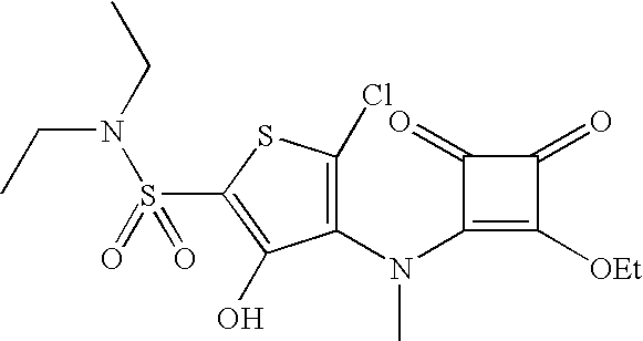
CCN(CC)S(=O)(C1=C(O)C(N(C)C2=C([OEt])C(=O)C2=O)=C(Cl)S1)=O
